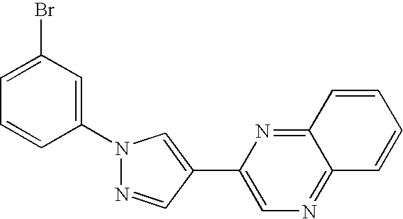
N1(C2=CC(Br)=CC=C2)N=CC(C2=CN=C3C(=N2)C=CC=C3)=C1
